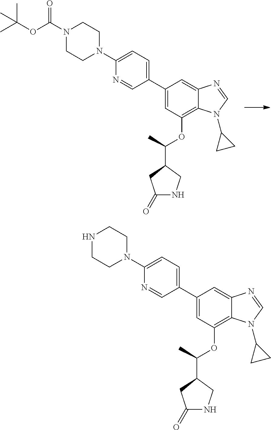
N1(C(OC(C)(C)C)=O)CCN(C2=CC=C(C3=CC(OC(C4CC(=O)NC4)C)=C4C(=C3)N=CN4C3CC3)C=N2)CC1.N1CCN(C2=CC=C(C3=CC(OC(C4CC(=O)NC4)C)=C4C(=C3)N=CN4C3CC3)C=N2)CC1
